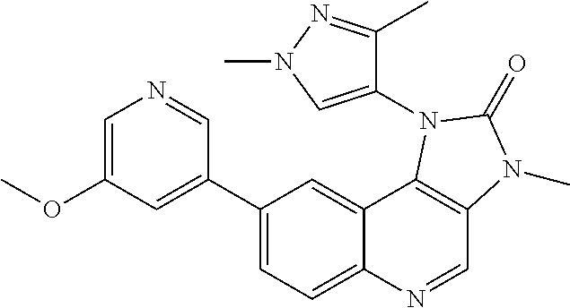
C1(OC)=CN=CC(C2=CC=C3C(=C2)C2=C(C=N3)N(C)C(=O)N2C2=CN(C)N=C2C)=C1
